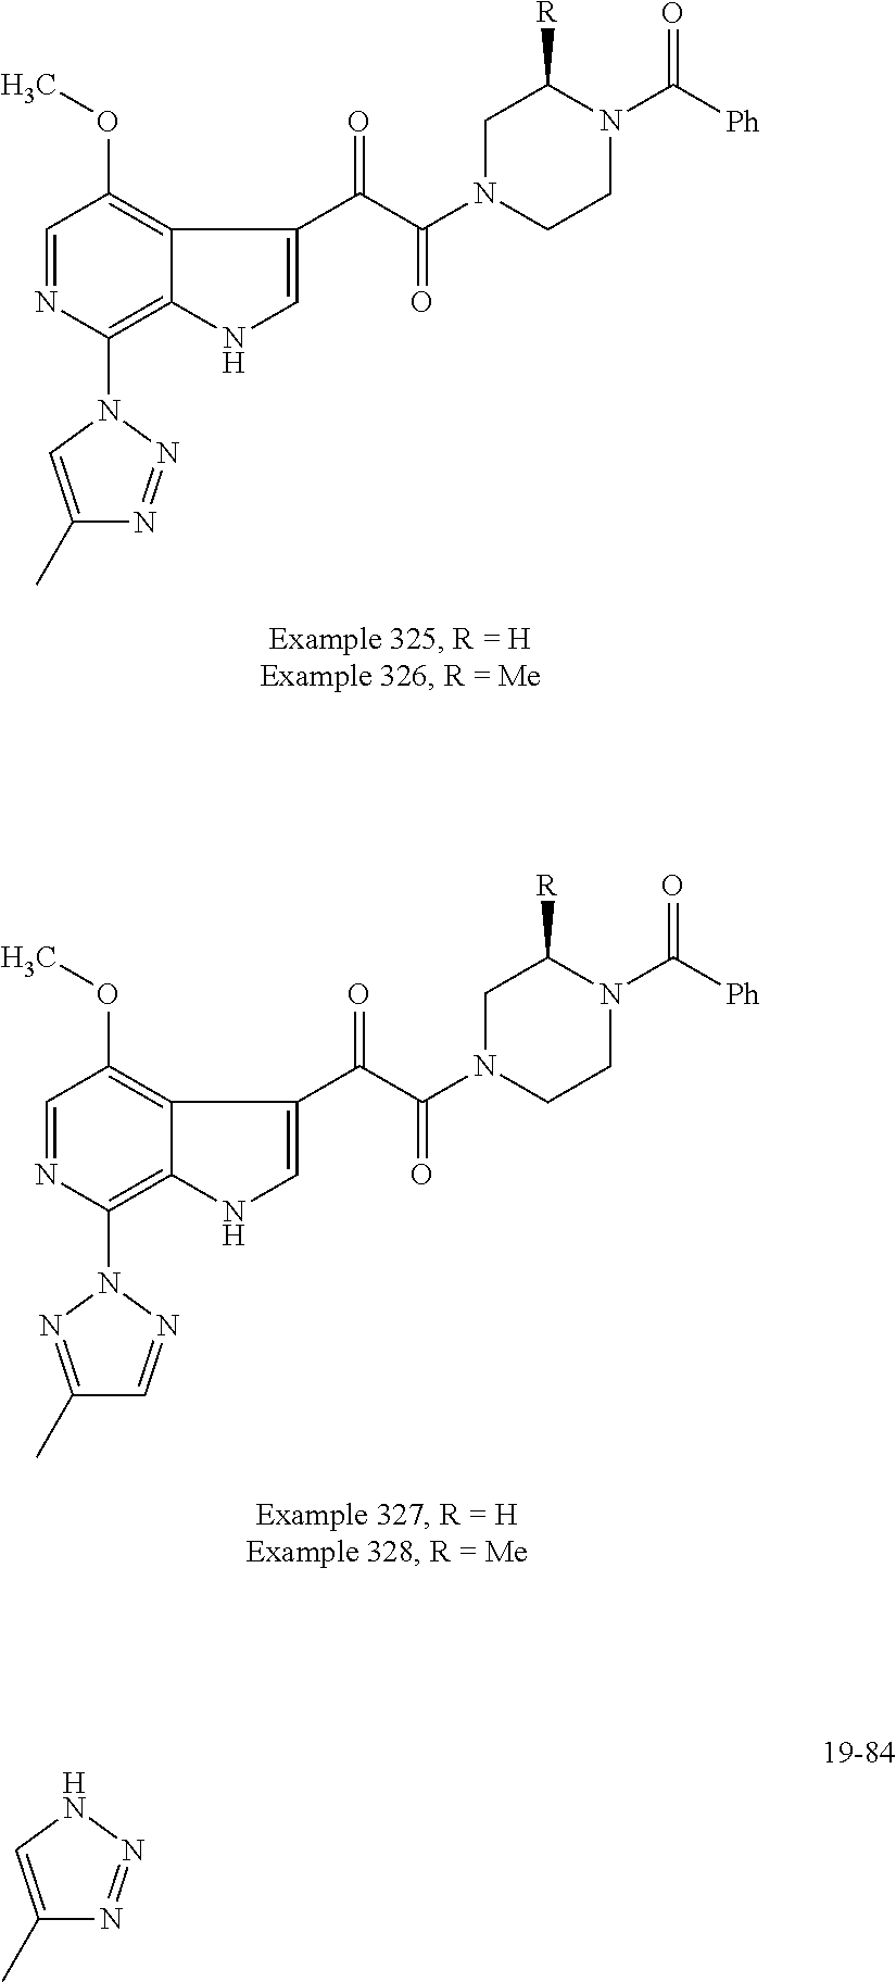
C1=NC(N2C=C(C)N=N2)=C2C(=C1OC)C(C(C(N1CCN(C([Ph])=O)C([R])C1)=O)=O)=CN2.C1=NC(N2N=C(C)C=N2)=C2C(=C1OC)C(C(C(N1CCN(C([Ph])=O)C([R])C1)=O)=O)=CN2.C1(C)=CNN=N1
